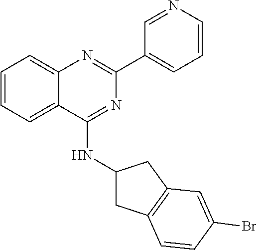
C1=CC=C2C(=C1)N=C(C1=CC=CN=C1)N=C2NC1CC2=C(C1)C=C(Br)C=C2
